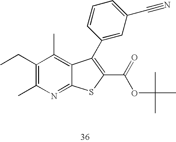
C1(CC)=C(C)N=C2C(=C1C)C(C1=CC(C#N)=CC=C1)=C(C(=O)OC(C)(C)C)S2
